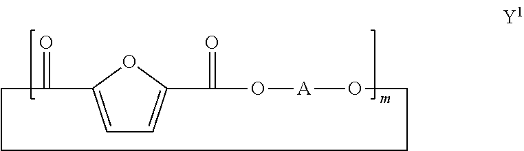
C1=C2OC(=C1)C(=O)O[A]OCCCCC2=O
